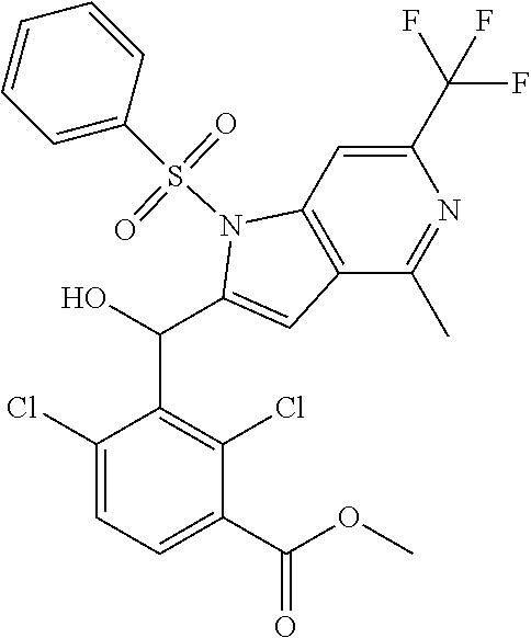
C1(Cl)=CC=C(C(OC)=O)C(Cl)=C1C(C1=CC2=C(N1S(C1=CC=CC=C1)(=O)=O)C=C(C(F)(F)F)N=C2C)O
